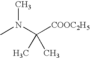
CN(C([COOC2H5])(C)C)C
